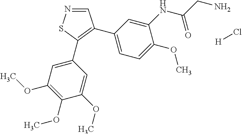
C1(OC)=C(OC)C(OC)=CC(C2=C(C3=CC=C(OC)C(NC(CN)=O)=C3)C=NS2)=C1.[H]Cl
